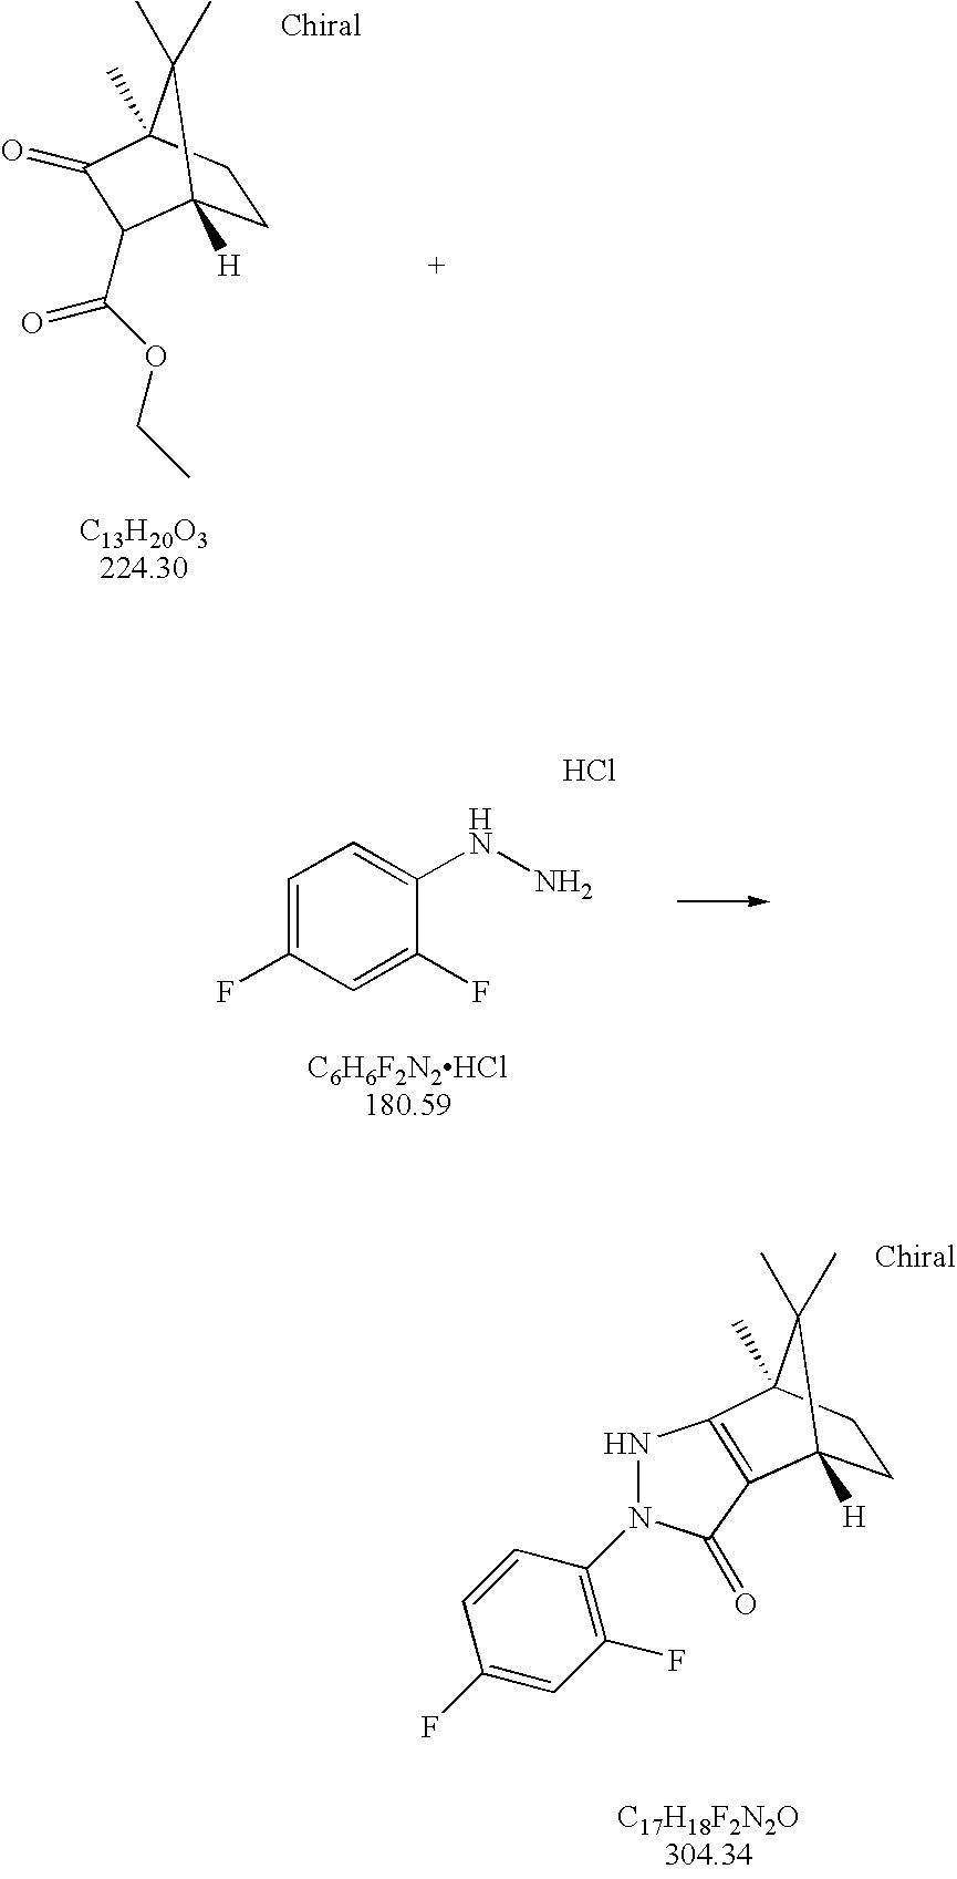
C1CC2(C)C(C)(C)C1([H])C(C(OCC)=O)C2=O.C1=CC(N2NC3=C(C2=O)C2([H])CCC3(C)C2(C)C)=C(F)C=C1F.C1=C(F)C=C(F)C(NN)=C1.Cl
